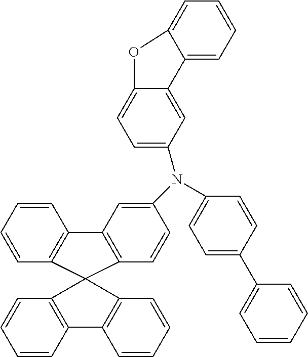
C1=CC=CC2=C1C1(C3=C2C=C(N(C2=CC=C(C4=CC=CC=C4)C=C2)C2=CC=C4C(=C2)C2=CC=CC=C2O4)C=C3)C2=C(C=CC=C2)C2=C1C=CC=C2
